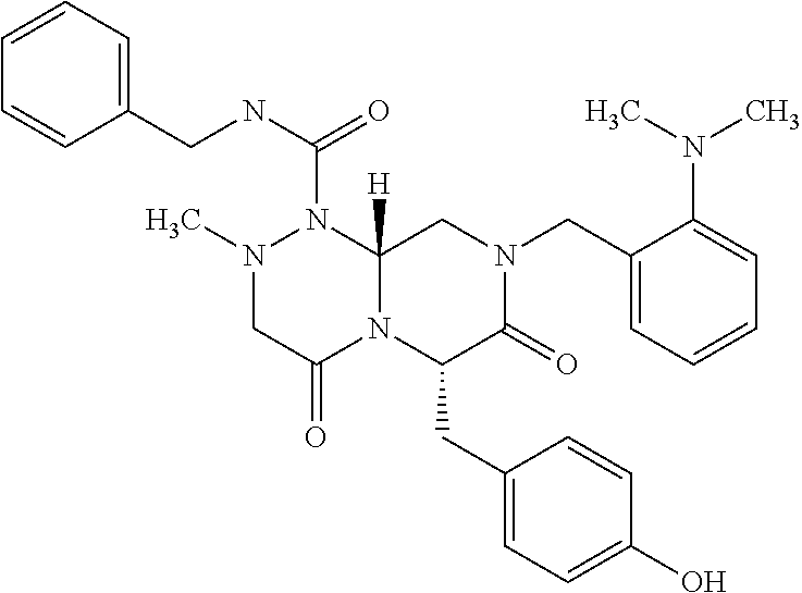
C1=CC=C(CNC(=O)N2N(C)CC(=O)N3C2([H])CN(CC2=CC=CC=C2N(C)C)C(=O)C3CC2=CC=C(O)C=C2)C=C1
